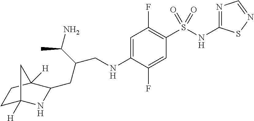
C(NC1=CC(F)=C(S(NC2=NC=NS2)(=O)=O)C=C1F)C(CC1NC2([H])CCC1([H])C2)C(N)C
